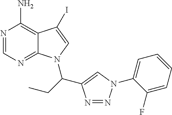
N1=CN=C2C(=C1N)C(I)=CN2C(C1=CN(C2=CC=CC=C2F)N=N1)CC
